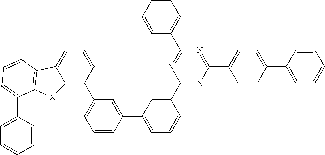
C1=C(C2=CC(C3=C4C(=CC=C3)C3=C([X]4)C(C4=CC=CC=C4)=CC=C3)=CC=C2)C=C(C2=NC(C3=CC=C(C4=CC=CC=C4)C=C3)=NC(C3=CC=CC=C3)=N2)C=C1
